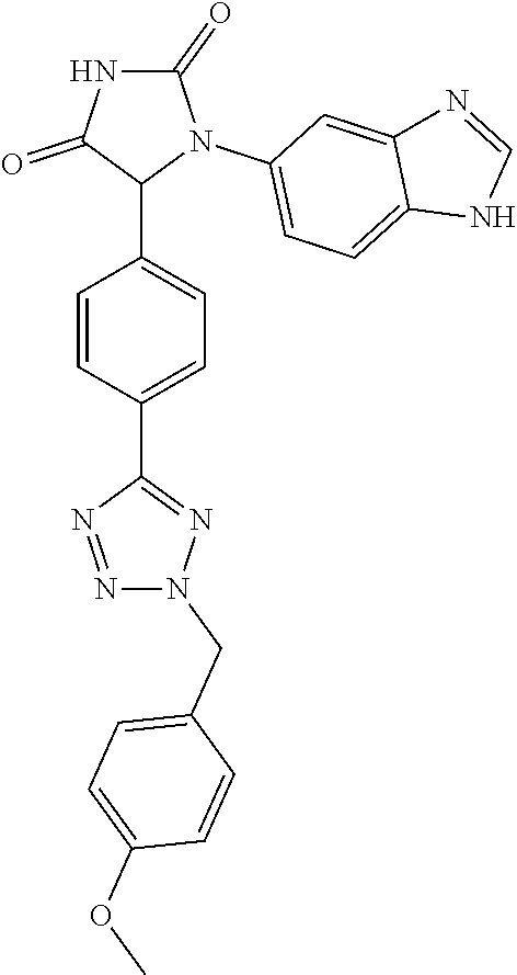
C1=CC(C2=NN(CC3=CC=C(OC)C=C3)N=N2)=CC=C1C1N(C2=CC=C3C(=C2)N=CN3)C(=O)NC1=O
